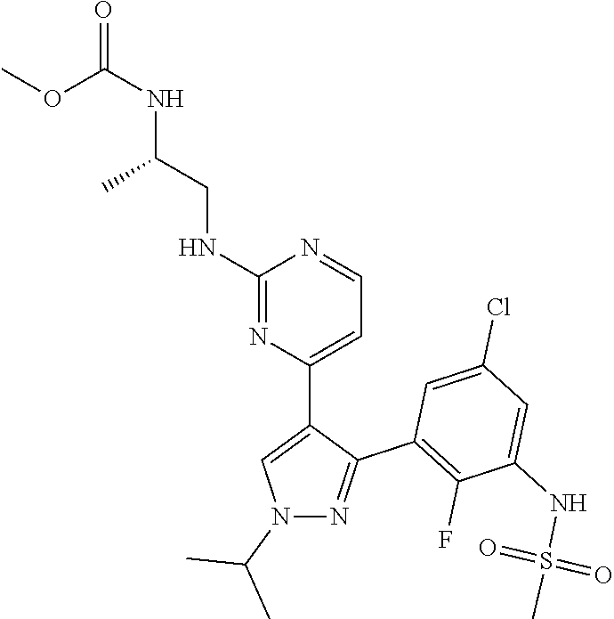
N1(C(C)C)N=C(C2=C(F)C(NS(=O)(=O)C)=CC(Cl)=C2)C(C2=CC=NC(NCC(NC(=O)OC)C)=N2)=C1
